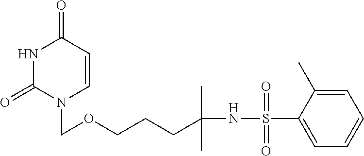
N1C(=O)N(COCCCC(NS(C2=CC=CC=C2C)(=O)=O)(C)C)C=CC1=O
